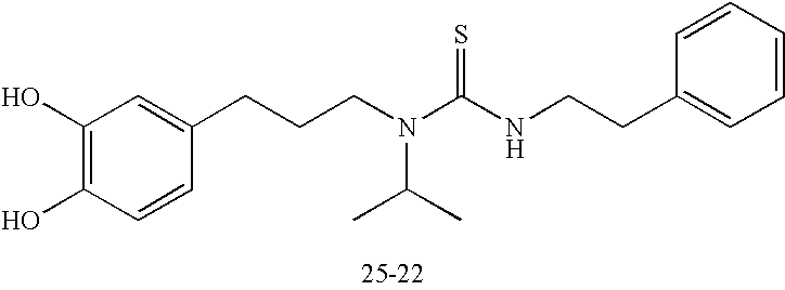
C1(O)=C(O)C=CC(CCCN(C(=S)NCCC2=CC=CC=C2)C(C)C)=C1
